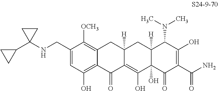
C1(CNC2(C3CC3)CC2)=CC(O)=C2C(=C1[OCH3])CC1([H])C(=C(O)C3(O)C([H])(C1)C(N(C)C)C(O)=C(C(N)=O)C3=O)C2=O
